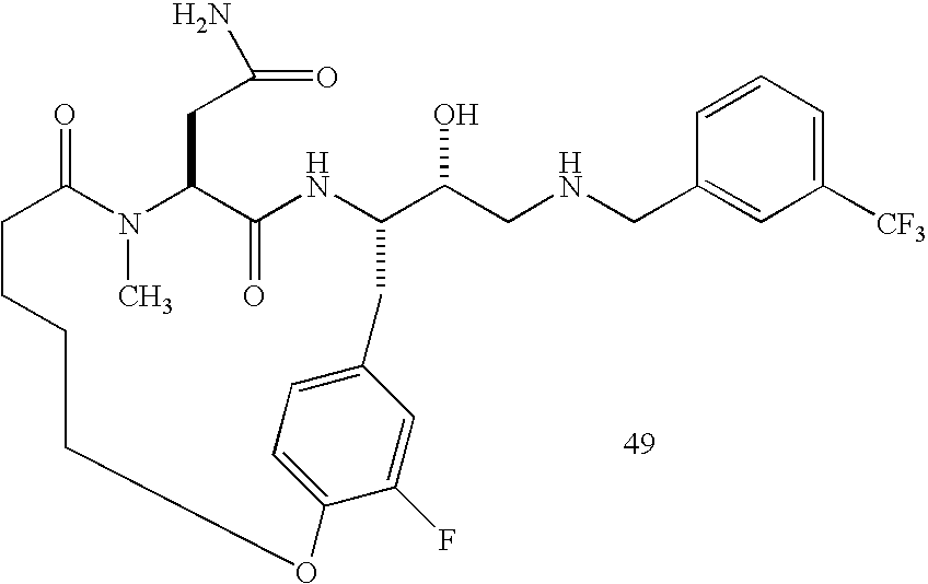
C1=CC=C([CF3])C=C1CNCC(O)C1NC(=O)C(CC(=O)N)N(C)C(=O)CCCCOC2=CC=C(C=C2F)C1
